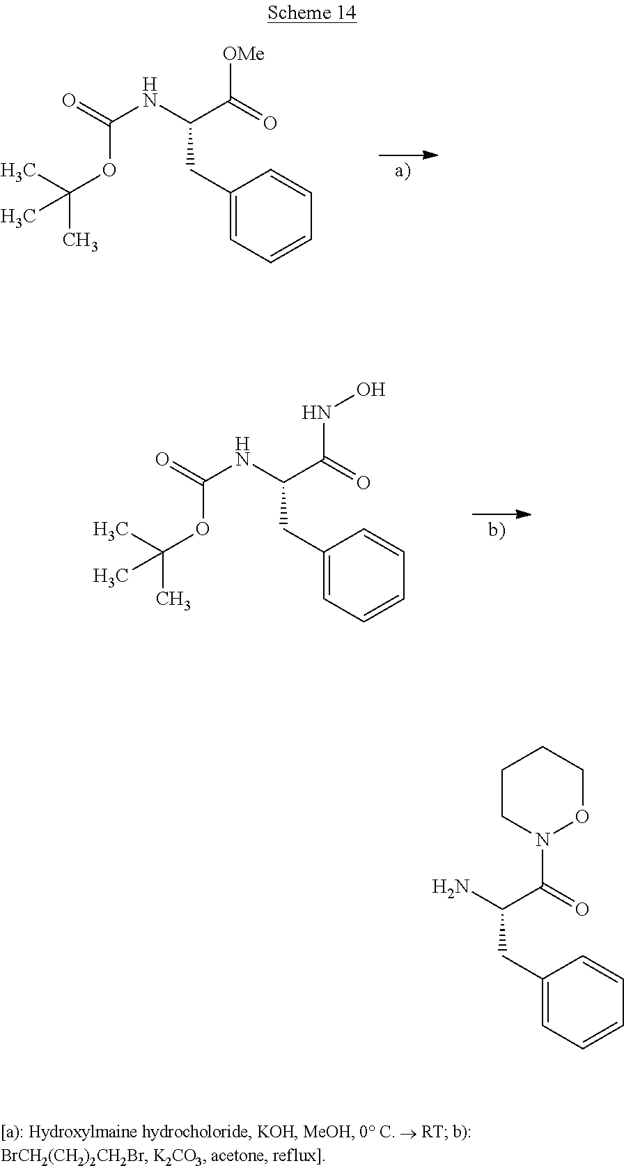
C1(CC(C(=O)[OMe])NC(=O)OC(C)(C)C)=CC=CC=C1.C1(CC(C(=O)NO)NC(=O)OC(C)(C)C)=CC=CC=C1.C1(CC(C(=O)N2OCCCC2)N)=CC=CC=C1
